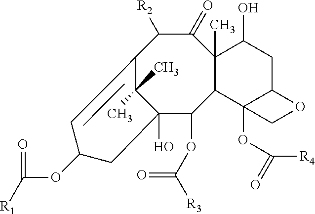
C1(C)(C)C2=CC(OC([R1])=O)CC1(O)C(OC([R3])=O)C1C(C)(C(=O)C2[R2])C(O)CC2C1(OC([R4])=O)CO2
